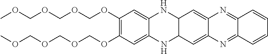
C12=CC3NC4=CC(OCOCOCOC)=C(OCOCOCOC)C=C4NC3C=C1N=C1C(=N2)C=CC=C1
